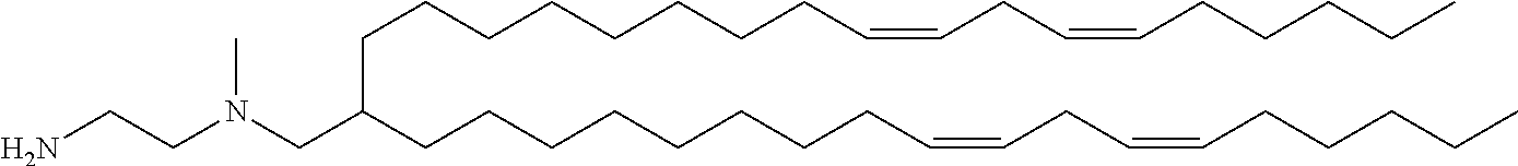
C(CCCCCCCC=CCC=CCCCCC)C(CCCCCCCCC=CCC=CCCCCC)CN(CCN)C
